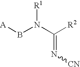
[R1]N(C([R2])=N[CN])B[A]
